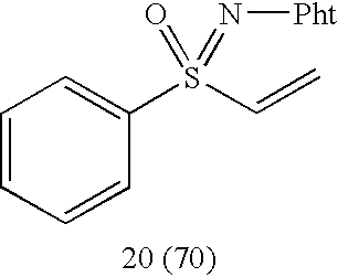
C1=CC=CC(S(C=C)(=O)=N[Pht])=C1
